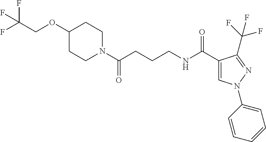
C1(OCC(F)(F)F)CCN(C(CCCNC(C2=CN(C3=CC=CC=C3)N=C2C(F)(F)F)=O)=O)CC1
